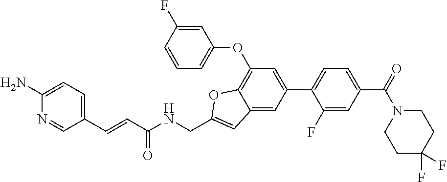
C1(C2=CC=C(C(=O)N3CCC(F)(F)CC3)C=C2F)=CC(OC2=CC=CC(F)=C2)=C2C(=C1)C=C(CNC(C=CC1=CC=C(N)N=C1)=O)O2
